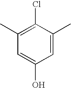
C1(C)=C(Cl)C(C)=CC(O)=C1
